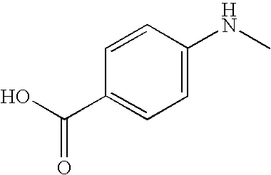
C1=CC(C(O)=O)=CC=C1NC
